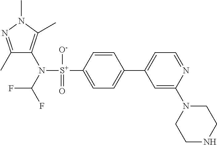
C1(C)=NN(C)C(C)=C1N([S+](C1=CC=C(C2=CC=NC(N3CCNCC3)=C2)C=C1)([O-])=O)C(F)F
